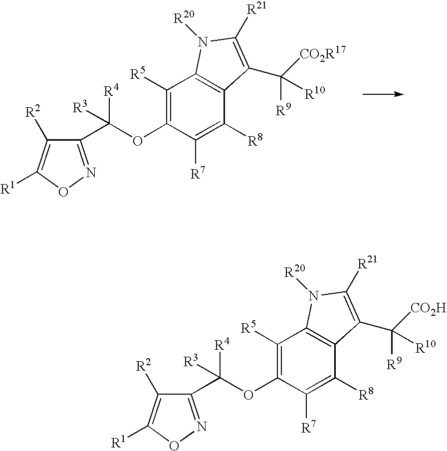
C1(C(OC2=C([R5])C3=C(C([R8])=C2[R7])C(C([CO2R17])([R9])[R10])=C([R21])N3[R20])([R3])[R4])=NOC([R1])=C1[R2].C1(C(OC2=C([R5])C3=C(C([R8])=C2[R7])C(C([CO2H])([R9])[R10])=C([R21])N3[R20])([R3])[R4])=NOC([R1])=C1[R2]
